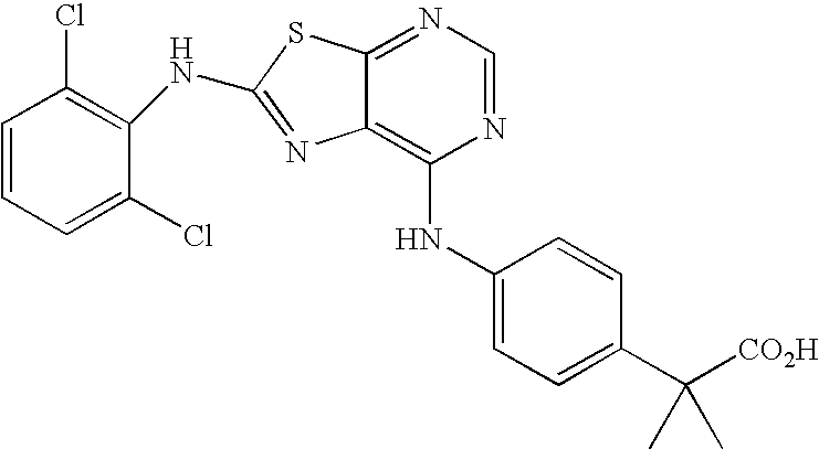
N1=CN=C2C(=C1NC1=CC=C(C([CO2H])(C)C)C=C1)N=C(NC1=C(Cl)C=CC=C1Cl)S2
